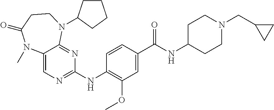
C1(NC2=NC=C3C(=N2)N(C2CCCC2)CCC(=O)N3C)=C(OC)C=C(C(NC2CCN(CC3CC3)CC2)=O)C=C1
